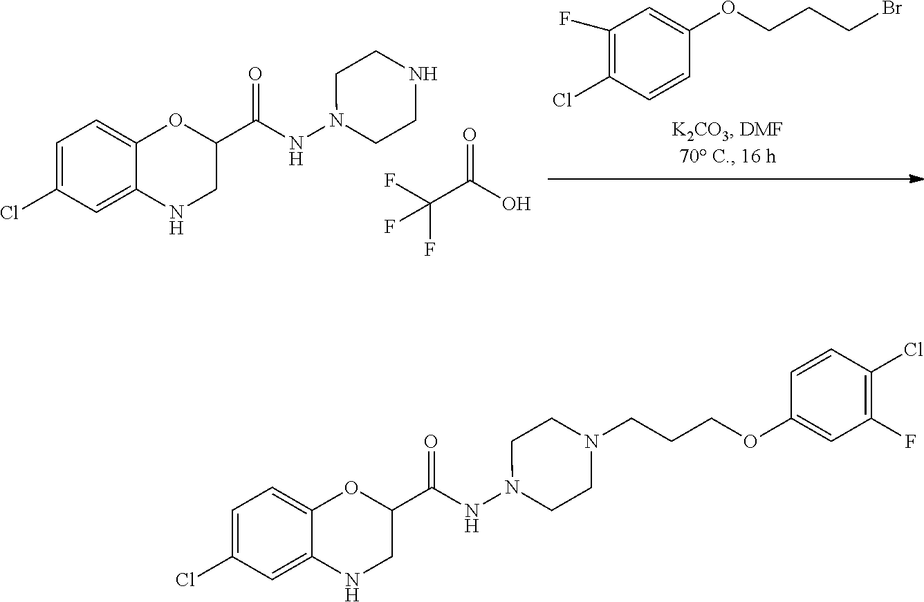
C1(C(NN2CCNCC2)=O)OC2=CC=C(Cl)C=C2NC1.FC(C(O)=O)(F)F.C1(F)=C(Cl)C=CC(OCCCBr)=C1.C1(C(NN2CCN(CCCOC3=CC(F)=C(Cl)C=C3)CC2)=O)OC2=CC=C(Cl)C=C2NC1
